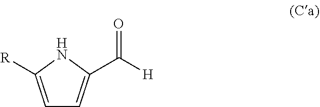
C1=C([R])NC(C([H])=O)=C1
